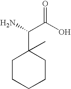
C1CCCCC1(C(C(O)=O)N)C
